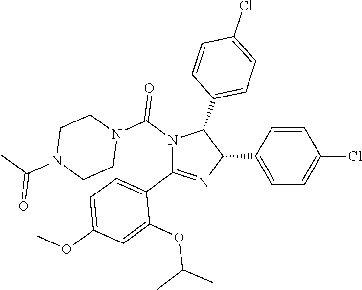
N1(C(N2CCN(C(C)=O)CC2)=O)C(C2=CC=C(OC)C=C2OC(C)C)=NC(C2=CC=C(Cl)C=C2)C1C1=CC=C(Cl)C=C1
